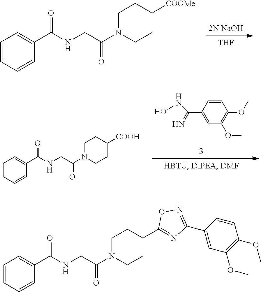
[2N NaOH].[THF].C1=CC=CC(C(=O)NCC(=O)N2CCC([COOMe])CC2)=C1.C1=CC(C(NO)=N)=CC(OC)=C1OC.C1=CC=CC(C(=O)NCC(=O)N2CCC([COOH])CC2)=C1.C1=CC=CC(C(=O)NCC(=O)N2CCC(C3=NC(C4=CC(OC)=C(OC)C=C4)=NO3)CC2)=C1
